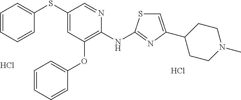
Cl.C1(SC2=CC(OC3=CC=CC=C3)=C(NC3=NC(C4CCN(C)CC4)=CS3)N=C2)=CC=CC=C1.Cl
